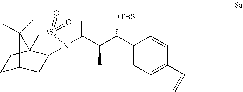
C1C2CC3C(C1)(C2(C)C)CS(=O)(=O)N3C(C(C(C1=CC=C(C=C)C=C1)[OTBS])C)=O
